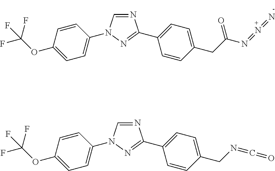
N1=CN(C2=CC=C(OC(F)(F)F)C=C2)N=C1C1=CC=C(CC(N=N=N)=O)C=C1.N1=CN(C2=CC=C(OC(F)(F)F)C=C2)N=C1C1=CC=C(CN=C=O)C=C1
